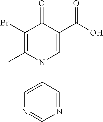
C1(Br)=C(C)N(C2=CN=CN=C2)C=C(C(O)=O)C1=O
